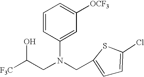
[F3C]C(CN(CC1=CC=C(Cl)S1)C1=CC([OCF3])=CC=C1)O
